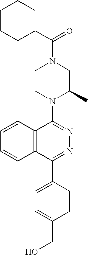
C(N1CCN(C2=NN=C(C3=CC=C(CO)C=C3)C3=C2C=CC=C3)C(C)C1)(=O)C1CCCCC1
